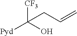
[CF3]C(O)([Pyd])CC=C
